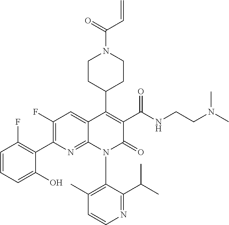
C1(F)=C(C2=C(F)C=CC=C2O)N=C2C(=C1)C(C1CCN(C(=O)C=C)CC1)=C(C(NCCN(C)C)=O)C(=O)N2C1=C(C)C=CN=C1C(C)C
